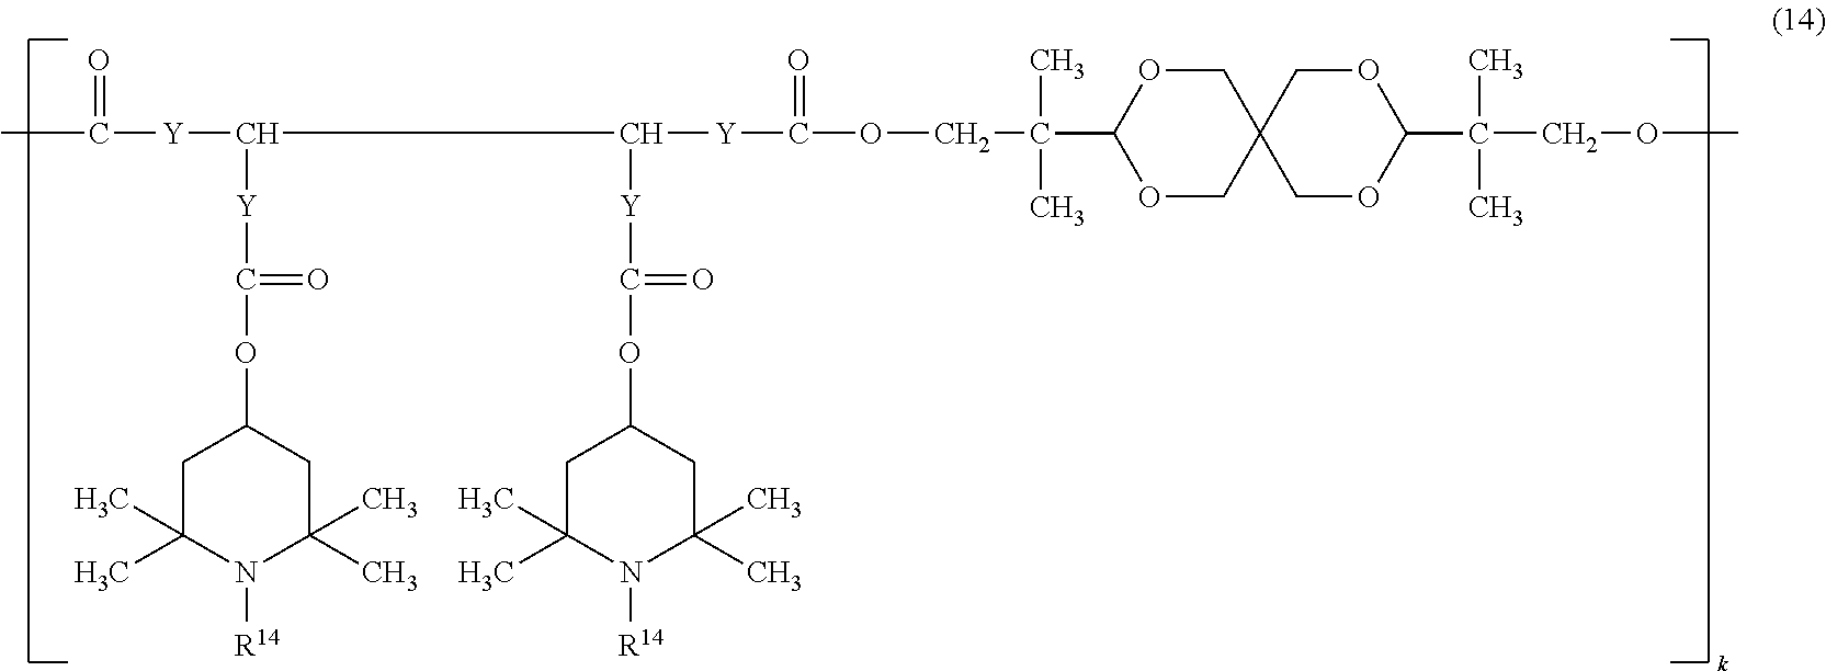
[Y](C(OC1CC(C)(C)N([R14])C(C)(C)C1)=O)C(C([Y]C(OC1CC(C)(C)N([R14])C(C)(C)C1)=O)[Y]C(=O)OCC(C1OCC2(CO1)COC(C(C)(C)COC)OC2)(C)C)[Y]C(C)=O
